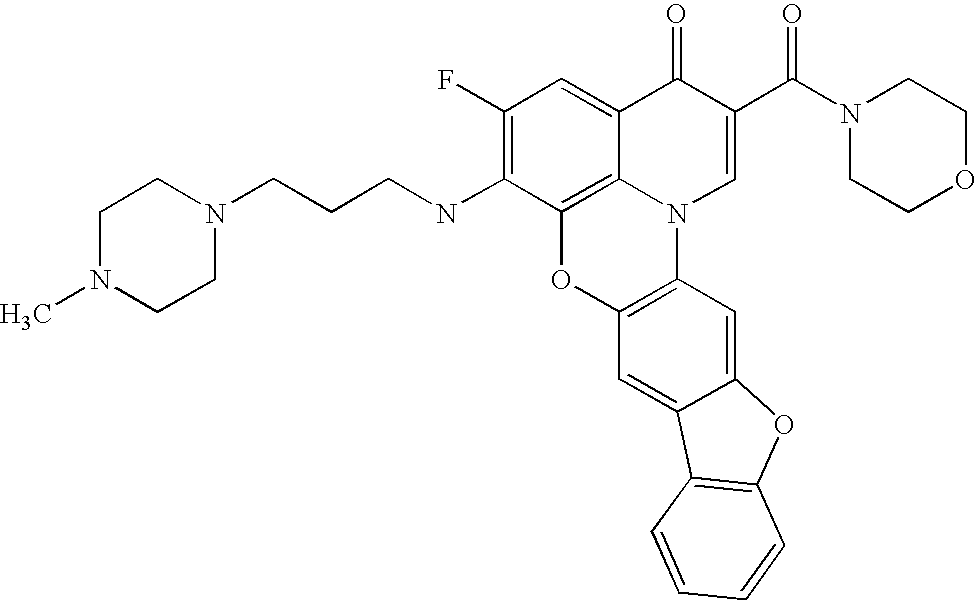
C12=C3C(=CC(F)=C1NCCCN1CCN(C)CC1)C(=O)C(C(=O)N1CCOCC1)=CN3C1=C(O2)C=C2C(=C1)OC1=C2C=CC=C1
